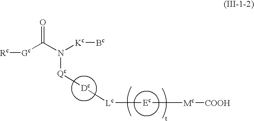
N([Kc][Bc])([Qc][Dc][Lc][Ec][Mc][COOH])C([Gc][Rc])=O
